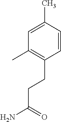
C1=C(C)C=CC(CCC(N)=O)=C1C
